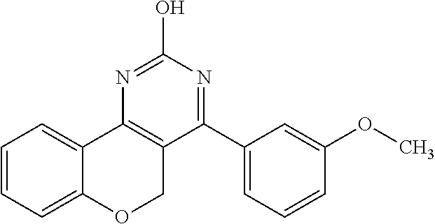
C1=CC=C2C(=C1)C1=C(CO2)C(C2=CC=CC(OC)=C2)=NC(O)=N1
